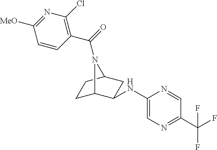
C1C2C(NC3=CN=C(C(F)(F)F)C=N3)CC(C1)N2C(C1=C(Cl)N=C([MeO])C=C1)=O
